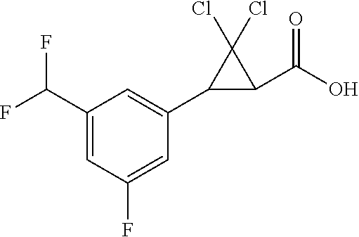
C1(C(F)F)=CC(F)=CC(C2C(C(O)=O)C2(Cl)Cl)=C1
